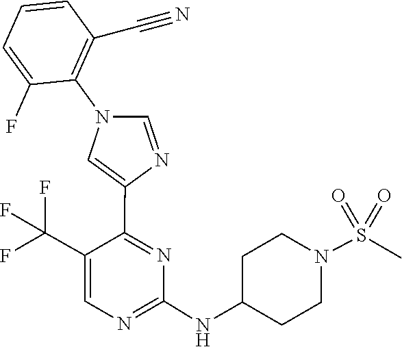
C1(NC2CCN(S(=O)(=O)C)CC2)=NC=C(C(F)(F)F)C(C2=CN(C3=C(C#N)C=CC=C3F)C=N2)=N1
